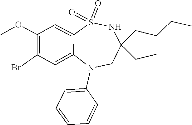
COC1=C(Br)C=C2C(=C1)S(=O)(=O)NC(CCCC)(CC)CN2C1=CC=CC=C1
